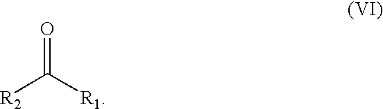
C([R2])([R1])=O
